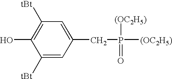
C1([tBt])=CC(CP(=O)([(OC2H5)])[(OC2H5)])=CC([tBt])=C1O
